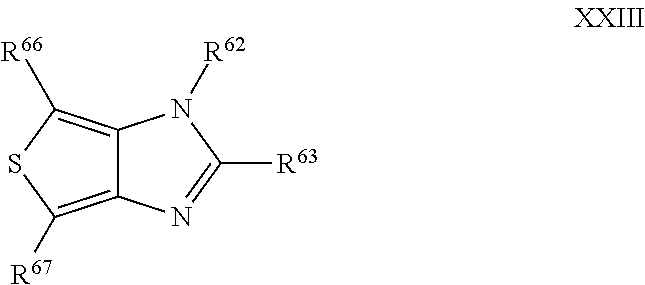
C12=C([R67])SC([R66])=C1N([R62])C([R63])=N2
